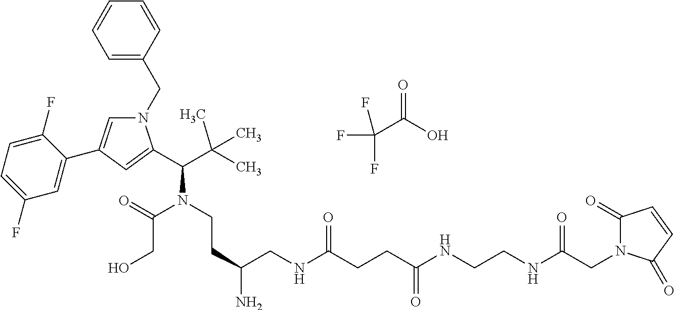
N1(CC2=CC=CC=C2)C=C(C2=CC(F)=CC=C2F)C=C1C(C(C)(C)C)N(CCC(N)CNC(CCC(NCCNC(CN1C(=O)C=CC1=O)=O)=O)=O)C(=O)CO.O=C(C(F)(F)F)O
